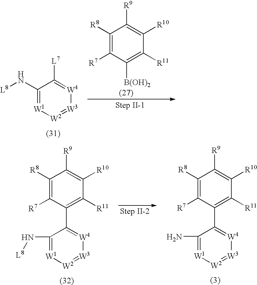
C1([R8])=C([R7])C([B(OH)2])=C([R11])C([R10])=C1[R9].C1(N[L8])=[W1][W2]=[W3][W4]=C1[L7].C1(N[L8])=[W1][W2]=[W3][W4]=C1C1=C([R11])C([R10])=C([R9])C([R8])=C1[R7].C1(N)=[W1][W2]=[W3][W4]=C1C1=C([R11])C([R10])=C([R9])C([R8])=C1[R7]
